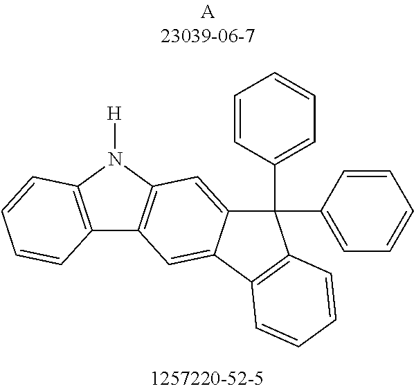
C12=C(N([H])C3=C1C=C1C(=C3)C(C3=CC=CC=C3)(C3=CC=CC=C3)C3=C1C=CC=C3)C=CC=C2
